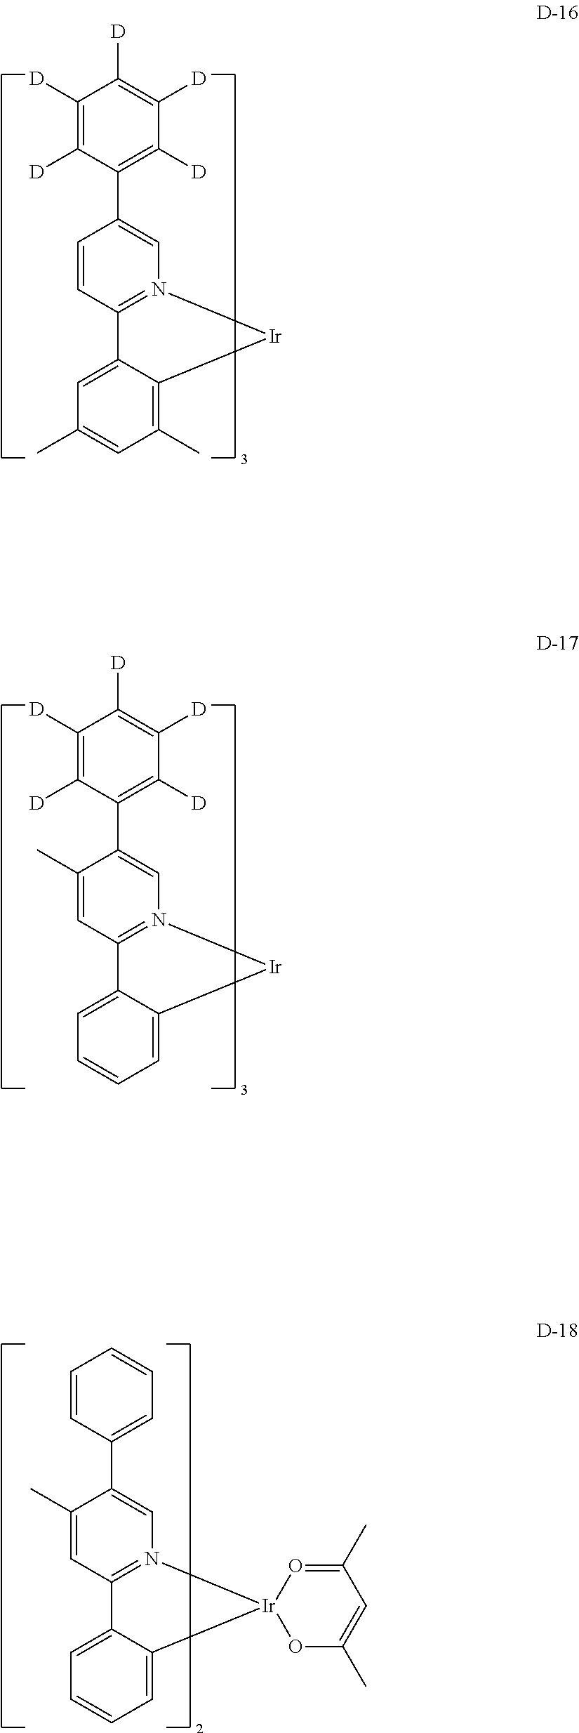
C1(C2=C([D])C([D])=C([D])C([D])=C2[D])=CN2=C(C=C1)C1=CC(C)=CC(C)=C1[Ir]2.C1(C2=C([D])C([D])=C([D])C([D])=C2[D])=CN2=C(C=C1C)C1=CC=CC=C1[Ir]2.C1(C2=CC=CC=C2)=CN2=C(C=C1C)C1=CC=CC=C1[Ir]21OC(C)=CC(C)=O1
